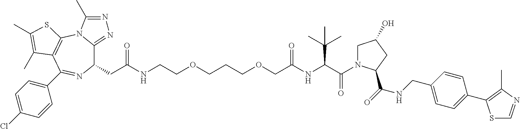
C1(CC(NCCOCCCOCC(=O)NC(C(=O)N2CC(O)CC2C(=O)NCC2=CC=C(C3=C(C)N=CS3)C=C2)C(C)(C)C)=O)C2=NN=C(C)N2C2=C(C(C3=CC=C(Cl)C=C3)=N1)C(C)=C(C)S2
